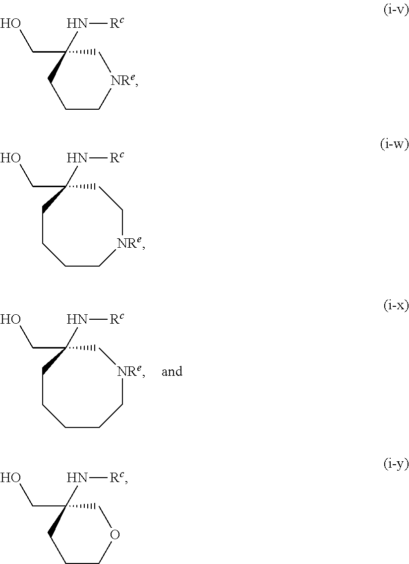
C1CCCC[NRe]CC1(CO)N[Rc].[NRe]1CC(CO)(N[Rc])CCC1.C1CCC[NRe]CCC1(CO)N[Rc].O1CC(CO)(N[Rc])CCC1
